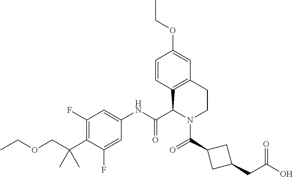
C1(F)=C(C(COCC)(C)C)C(F)=CC(NC(C2N(C(C3CC(CC(O)=O)C3)=O)CCC3=C2C=CC(OCC)=C3)=O)=C1
